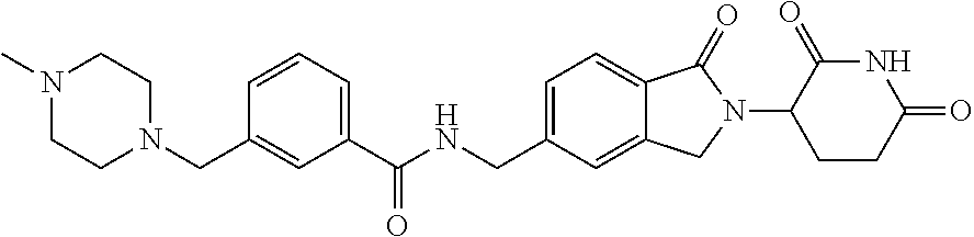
C1(C(NCC2=CC=C3C(=C2)CN(C2CCC(=O)NC2=O)C3=O)=O)=CC=CC(CN2CCN(C)CC2)=C1
